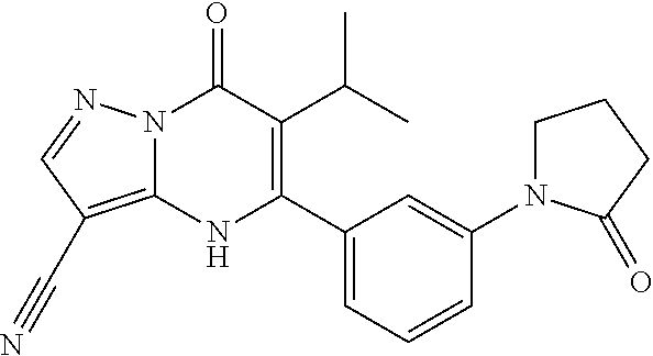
C1(C(C)C)=C(C2=CC=CC(N3CCCC3=O)=C2)NC2=C(C#N)C=NN2C1=O
